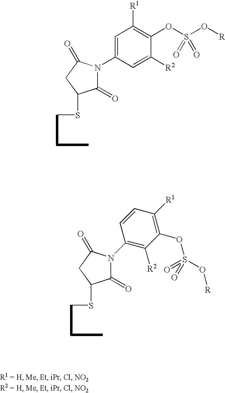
CSC1C(=O)N(C2=CC([R1])=C(OS(O[R])(=O)=O)C([R2])=C2)C(=O)C1.CSC1C(=O)N(C2=C([R2])C(OS(=O)(O[R])=O)=C([R1])C=C2)C(=O)C1
